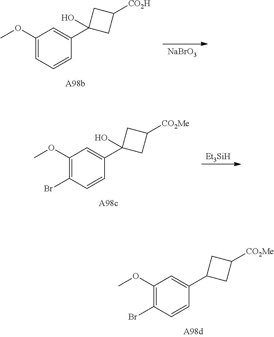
C1(OC)=C(Br)C=CC(C2CC([CO2Me])C2)=C1.C1(OC)=CC=CC(C2(O)CC([CO2H])C2)=C1.[NaBrO3].C1(OC)=C(Br)C=CC(C2(O)CC([CO2Me])C2)=C1.[Et3SiH]
